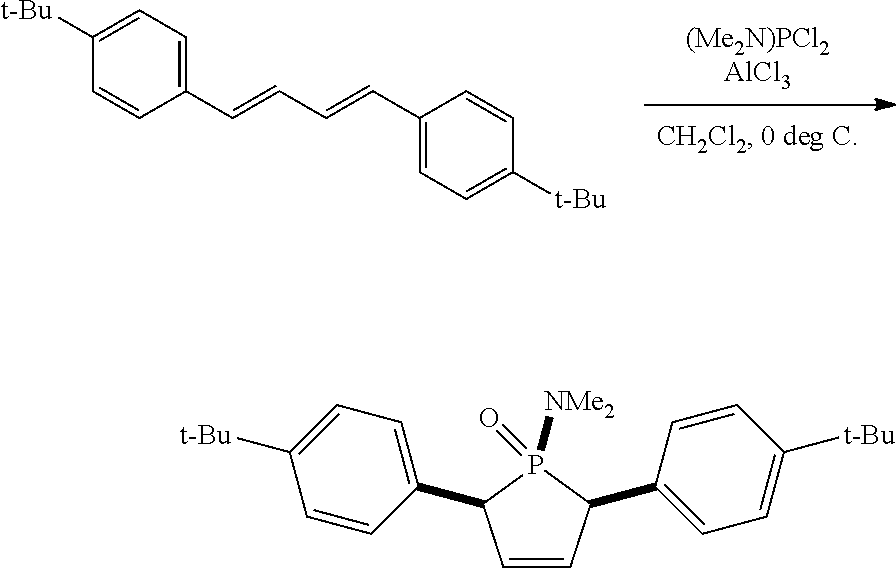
C1=CC(C=CC=CC2=CC=C([t-Bu])C=C2)=CC=C1[t-Bu].C1=CC(C2=CC=C([t-Bu])C=C2)P([NMe2])(=O)C1C1=CC=C([t-Bu])C=C1
